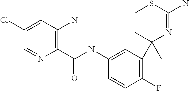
C1CC(C)(C2=C(F)C=CC(NC(C3=C(N)C=C(Cl)C=N3)=O)=C2)N=C(N)S1
